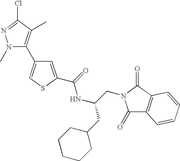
N1(C)C(C2=CSC(C(=O)NC(CC3CCCCC3)CN3C(=O)C4=C(C3=O)C=CC=C4)=C2)=C(C)C(Cl)=N1
